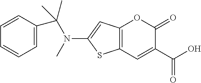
C12=C(C=C(C(O)=O)C(=O)O1)SC(N(C)C(C)(C1=CC=CC=C1)C)=C2
